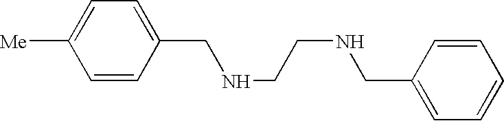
[Me]C1=CC=C(CNCCNCC2=CC=CC=C2)C=C1
